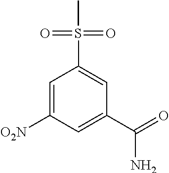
C1=C([O2N])C=C(C(=O)N)C=C1S(C)(=O)=O
